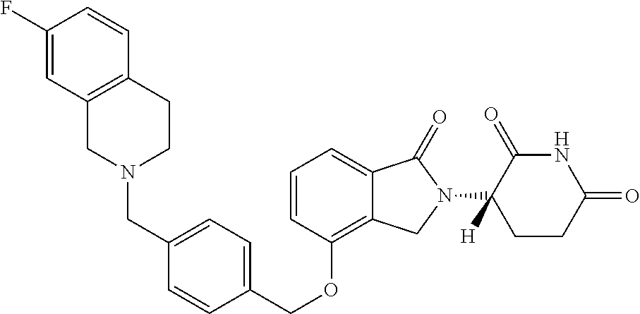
C(OC1=C2C(=CC=C1)C(=O)N(C1([H])C(=O)NC(=O)CC1)C2)C1=CC=C(CN2CC3=C(CC2)C=CC(F)=C3)C=C1
